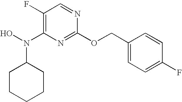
C1(F)=C(N(O)C2CCCCC2)N=C(OCC2=CC=C(F)C=C2)N=C1
